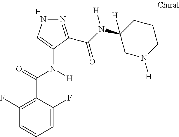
[H].C1=C(F)C(C(=O)N(C2=CNN=C2C(N(C2([H])CN([H])CCC2)[H])=O)[H])=C(F)C=C1
